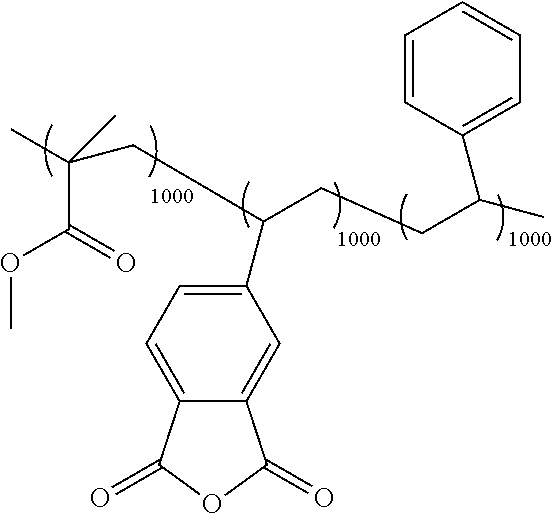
C1(C(CC(C(=O)OC)(C)C)CCC(C)C2=CC=CC=C2)=CC=C2C(=C1)C(=O)OC2=O
